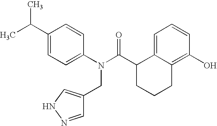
C1(C(C)C)=CC=C(N(C(C2CCCC3=C(O)C=CC=C23)=O)CC2=CNN=C2)C=C1
